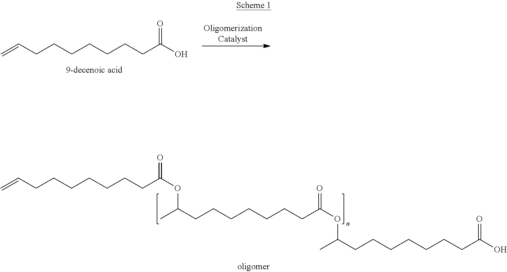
C=CCCCCCCCC(OC(CCCCCCCC(OC(C)CCCCCCCC(O)=O)=O)C)=O.C=CCCCCCCCC(O)=O
